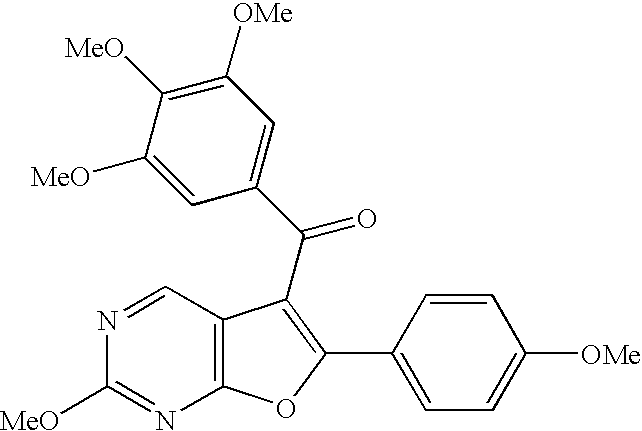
N1=CC2=C(N=C1[MeO])OC(C1=CC=C([OMe])C=C1)=C2C(=O)C1=CC([OMe])=C([MeO])C([MeO])=C1
